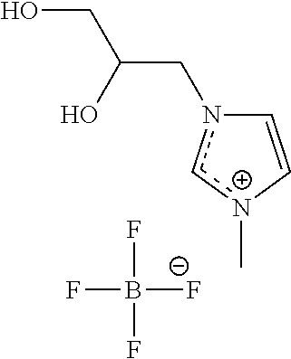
C1=C[n+](C)cn1CC(CO)O.B([F-])(F)(F)F
